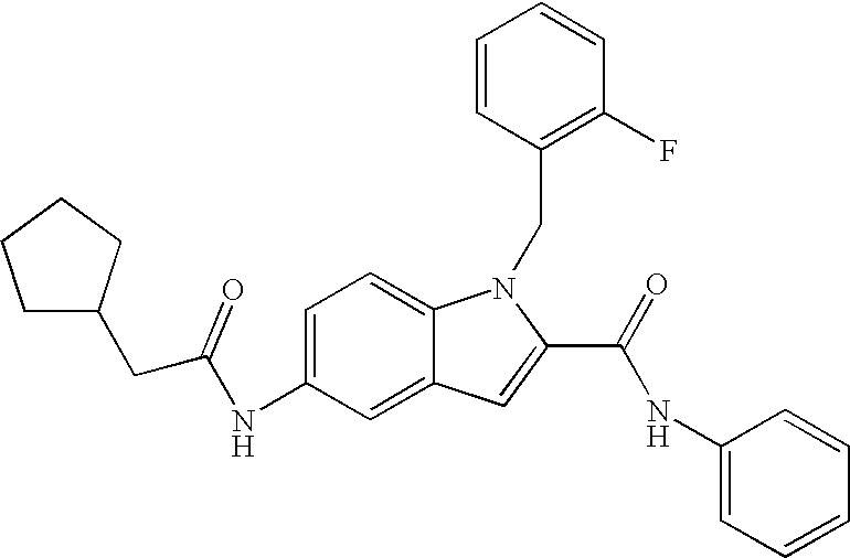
C1C(CC(NC2=CC=C3C(=C2)C=C(C(=O)NC2=CC=CC=C2)N3CC2=C(F)C=CC=C2)=O)CCC1
